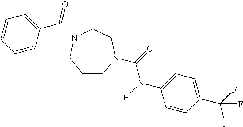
C1=CC=CC(C(=O)N2CCN(C(=O)N([H])C3=CC=C(C(F)(F)F)C=C3)CCC2)=C1
